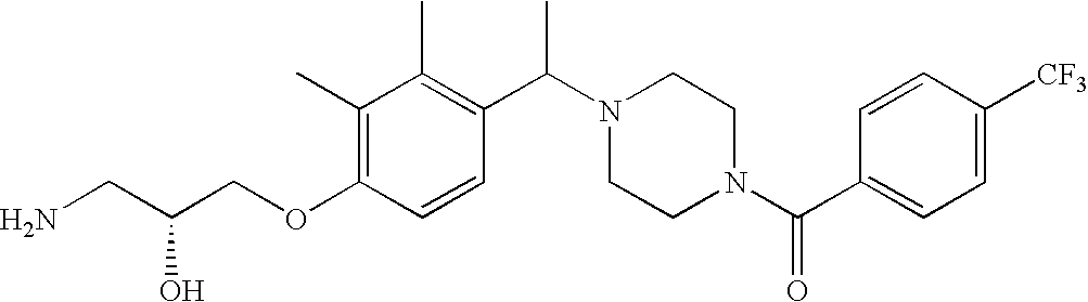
C(OC1=C(C)C(C)=C(C(N2CCN(C(C3=CC=C([CF3])C=C3)=O)CC2)C)C=C1)C(CN)O
